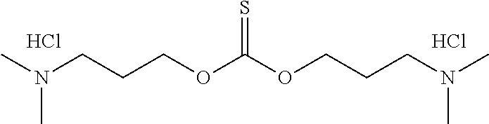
C(CCOC(OCCCN(C)C)=S)N(C)C.Cl.Cl
